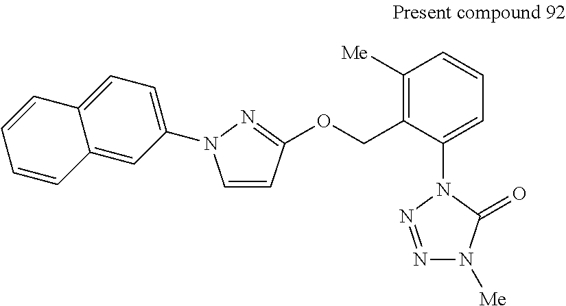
C1=CC(OCC2=C([Me])C=CC=C2N2N=NN([Me])C2=O)=NN1C1=CC=C2C(=C1)C=CC=C2
